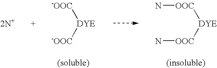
[2N+].[DYE]([-OOC])[-OOC].[(soluble)].[DYE]([OOC]N)[OOC]N.[(insoluble)]
